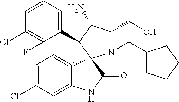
C1(Cl)=C(F)C(C2C(N)C(CO)N(CC3CCCC3)C23C2=CC=C(Cl)C=C2NC3=O)=CC=C1
